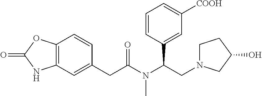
C12=C(C=C(CC(N(C(CN3CCC(O)C3)C3=CC([COOH])=CC=C3)C)=O)C=C1)NC(=O)O2
